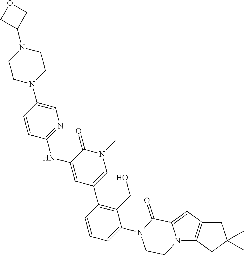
C12=C(N3C(=C1)C(=O)N(C1=CC=CC(C4=CN(C)C(=O)C(NC5=NC=C(N6CCN(C7COC7)CC6)C=C5)=C4)=C1CO)CC3)CC(C)(C)C2
